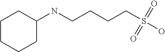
N(CCCCS(O)(=O)=O)C1CCCCC1
